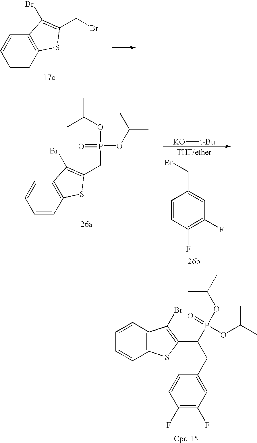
C1=CC2=C(C=C1)C(Br)=C(CBr)S2.[KO][t-Bu].C1=CC(F)=C(F)C=C1CBr.C1=CC2=C(C=C1)C(Br)=C(CP(=O)(OC(C)C)OC(C)C)S2.C1=CC2=C(C=C1)SC(C(CC1=CC(F)=C(F)C=C1)P(OC(C)C)(OC(C)C)=O)=C2Br
